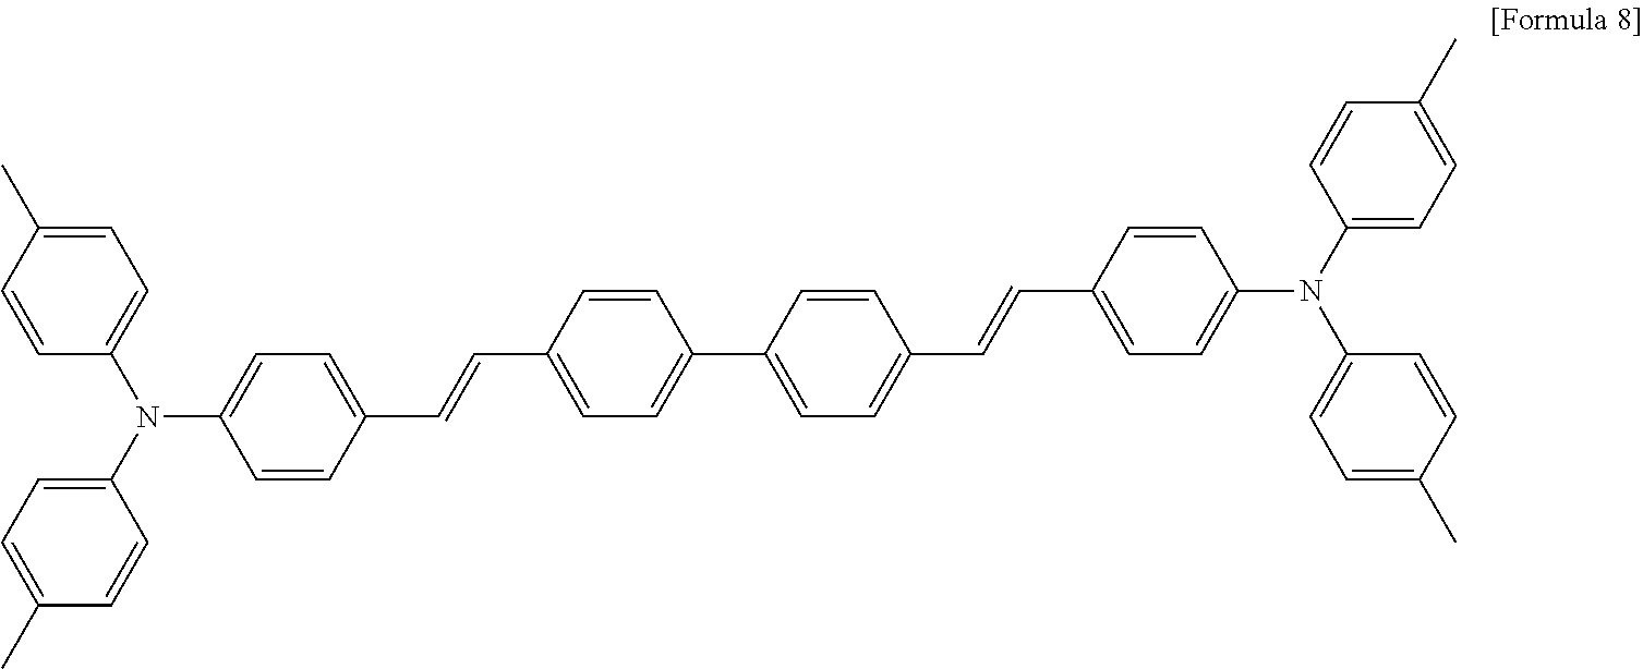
C1=CC(C=CC2=CC=C(N(C3=CC=C(C)C=C3)C3=CC=C(C)C=C3)C=C2)=CC=C1C1=CC=C(C=CC2=CC=C(N(C3=CC=C(C)C=C3)C3=CC=C(C)C=C3)C=C2)C=C1
